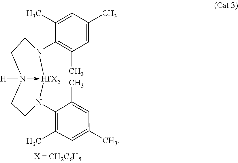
N1(C2=C(C)C=C(C)C=C2C)[HfX2]2-N([H])(CCN2C2=C(C)C=C(C)C=C2C)CC1
